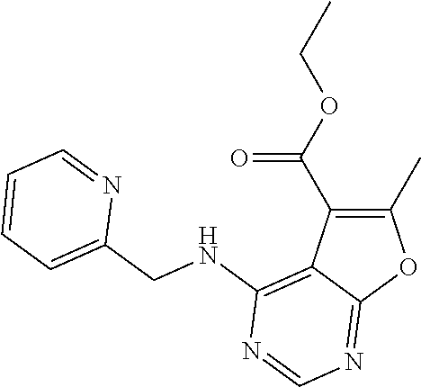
C1(C)=C(C(OCC)=O)C2=C(NCC3=CC=CC=N3)N=CN=C2O1
